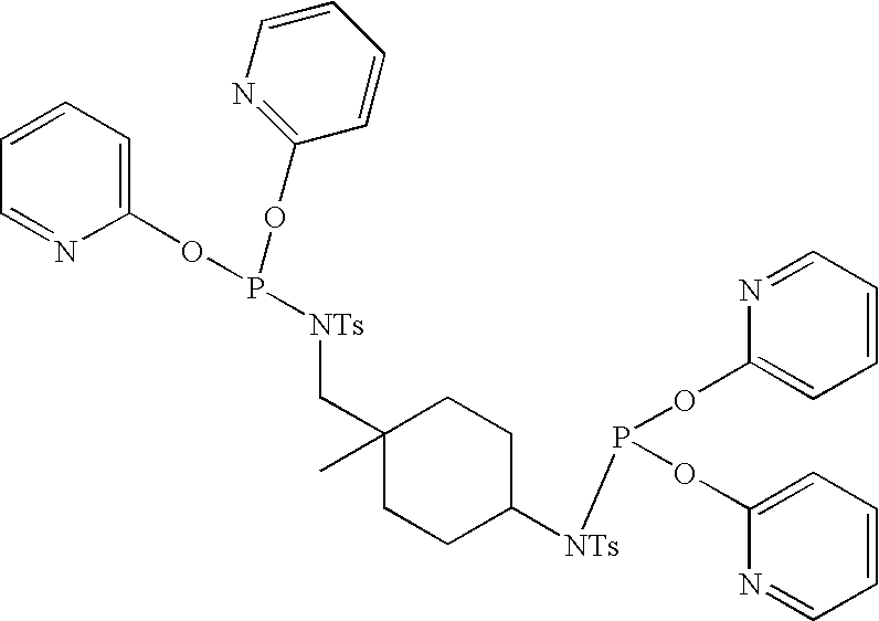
C1=CC=C(OP([NTs]CC2(C)CCC([NTs]P(OC3=CC=CC=N3)OC3=CC=CC=N3)CC2)OC2=NC=CC=C2)N=C1
